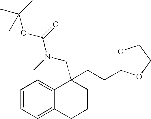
C1=CC=C2C(=C1)C(CCC1OCCO1)(CN(C(OC(C)(C)C)=O)C)CCC2
